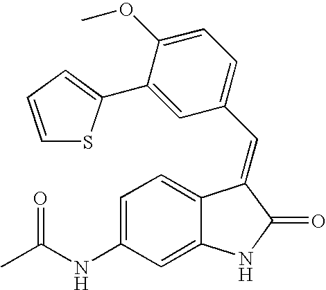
C1=C(NC(C)=O)C=C2C(=C1)C(=CC1=CC=C(OC)C(C3=CC=CS3)=C1)C(=O)N2
